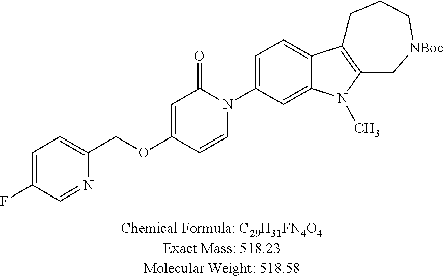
C1=C(F)C=NC(COC2=CC(=O)N(C3=CC=C4C(=C3)N(C)C3=C4CCC[NBoc]C3)C=C2)=C1
